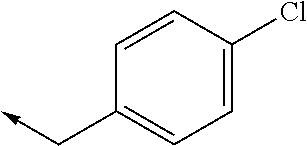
C1=CC(Cl)=CC=C1C->C
